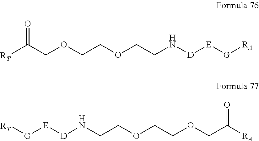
[RT]C(COCCOCCN[D][E][G][RA])=O.[RA]C(COCCOCCN[D][E][G][RT])=O
